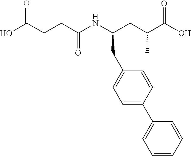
OC(CCC(NC(CC(C(O)=O)C)CC1=CC=C(C2=CC=CC=C2)C=C1)=O)=O
